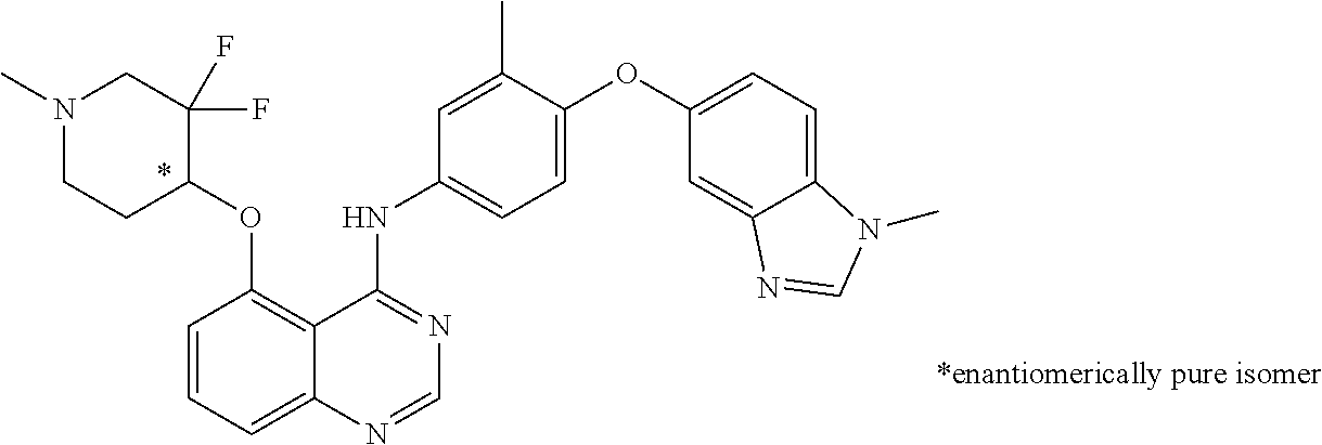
N1(C)CCC(OC2=C3C(=CC=C2)N=CN=C3NC2=CC=C(OC3=CC=C4C(=C3)N=CN4C)C(C)=C2)C(F)(F)C1
